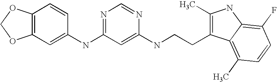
C1(NC2=NC=NC(NCCC3=C(C)NC4=C(F)C=CC(C)=C34)=C2)=CC2=C(C=C1)OCO2
